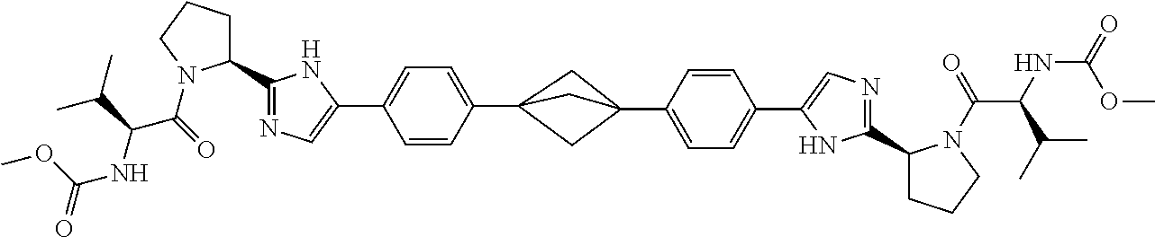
C1(C2CCCN2C(C(NC(OC)=O)C(C)C)=O)=NC=C(C2=CC=C(C34CC(C5=CC=C(C6=CN=C(C7CCCN7C(C(NC(OC)=O)C(C)C)=O)N6)C=C5)(C3)C4)C=C2)N1
